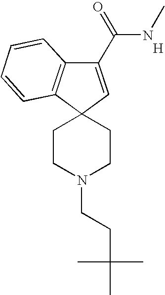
[H].C1(C(=O)NC)=CC2(C3=C1C=CC=C3)CCN(CCC(C)(C)C)CC2
